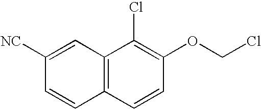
C12=C(C=CC(OCCl)=C1Cl)C=CC([NC])=C2
